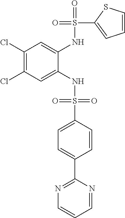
C1(Cl)=C(Cl)C=C(NS(=O)(=O)C2=CC=C(C3=NC=CC=N3)C=C2)C(NS(=O)(C2=CC=CS2)=O)=C1
